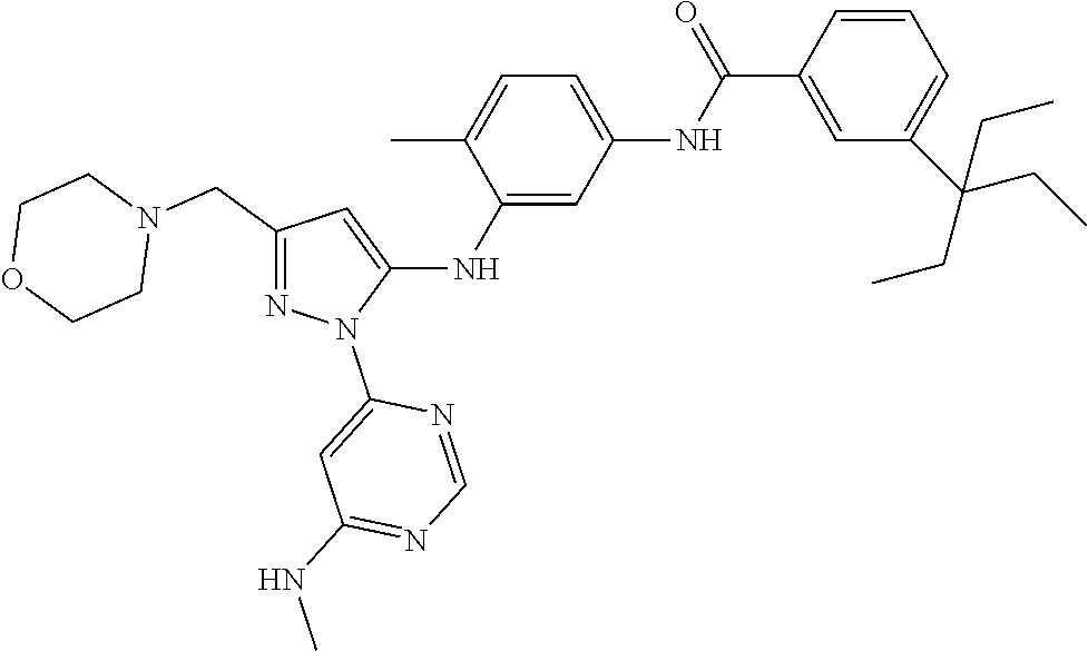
C1(CN2CCOCC2)=NN(C2=CC(NC)=NC=N2)C(NC2=CC(NC(C3=CC(C(CC)(CC)CC)=CC=C3)=O)=CC=C2C)=C1
